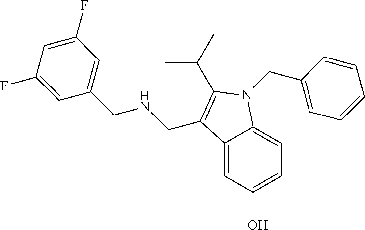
C1(F)=CC(F)=CC(CNCC2=C(C(C)C)N(CC3=CC=CC=C3)C3=CC=C(O)C=C32)=C1
